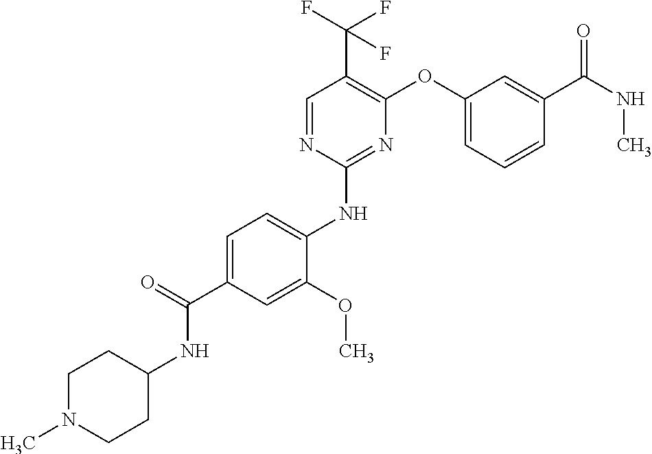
C1=C(C(=O)NC2CCN(C)CC2)C=C(OC)C(NC2=NC(OC3=CC=CC(C(NC)=O)=C3)=C(C(F)(F)F)C=N2)=C1
